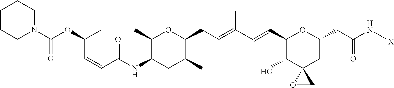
C1(C)C(NC(=O)C=CC(C)OC(=O)N2CCCCC2)CC(C)C(CC=C(C)C=CC2C(O)C3(CC(CC(=O)N[X])O2)OC3)O1
